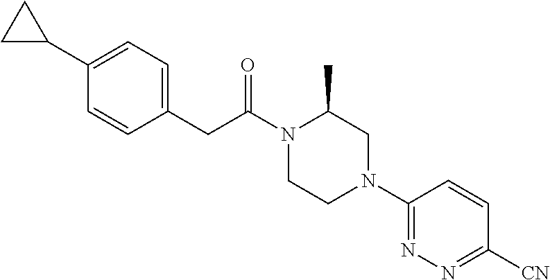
C1(CC(N2CCN(C3=NN=C([CN])C=C3)CC2C)=O)=CC=C(C2CC2)C=C1
